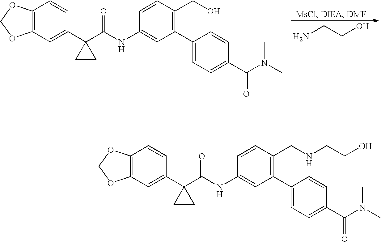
NCCO.C12=C(C=C(C3(C(NC4=CC(C5=CC=C(C(=O)N(C)C)C=C5)=C(CO)C=C4)=O)CC3)C=C1)OCO2.C12=C(C=C(C3(C(NC4=CC(C5=CC=C(C(=O)N(C)C)C=C5)=C(CNCCO)C=C4)=O)CC3)C=C1)OCO2
